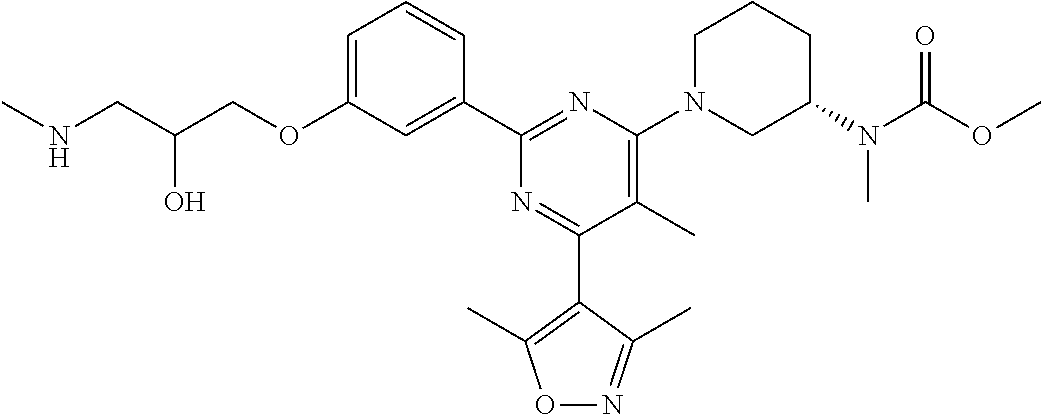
C1=C(OCC(CNC)O)C=C(C2=NC(N3CC(N(C(OC)=O)C)CCC3)=C(C)C(C3=C(C)ON=C3C)=N2)C=C1
